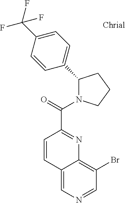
C1(C2=CC=C(C(F)(F)F)C=C2)N(C(=O)C2=NC3=C(Br)C=NC=C3C=C2)CCC1
